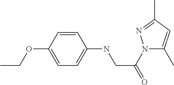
C1=CC(OCC)=CC=C1NCC(=O)N1C(C)=CC(C)=N1
